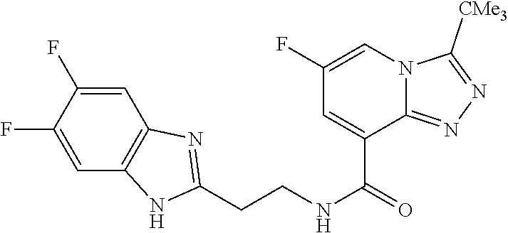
C1=C(F)C(F)=CC2=C1N=C(CCNC(=O)C1=CC(F)=CN3C1=NN=C3[CMe3])N2
